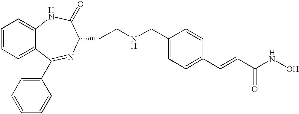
C1=CC=C(C2=NC(CCNCC3=CC=C(C=CC(NO)=O)C=C3)C(=O)NC3=CC=CC=C32)C=C1
